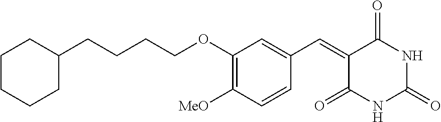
C1CCCC(CCCCOC2=C([MeO])C=CC(C=C3C(=O)NC(=O)NC3=O)=C2)C1
